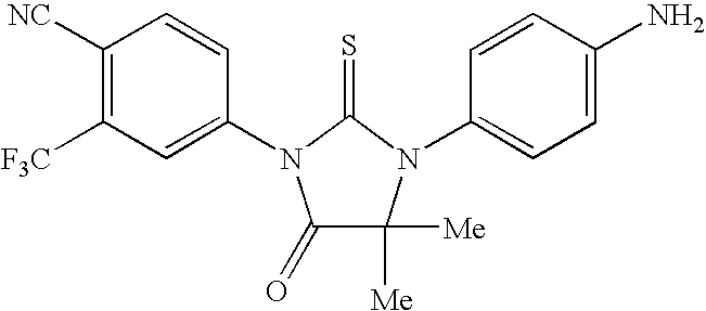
C1([NC])=C([F3C])C=C(N2C(=O)C([Me])([Me])N(C3=CC=C(N)C=C3)C2=S)C=C1
